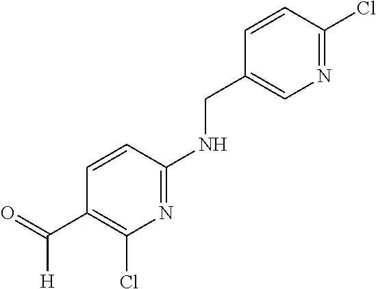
N1=C(NCC2=CN=C(Cl)C=C2)C=CC(C([H])=O)=C1Cl
